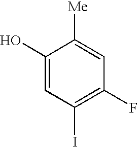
C1(O)=CC(I)=C(F)C=C1[Me]
